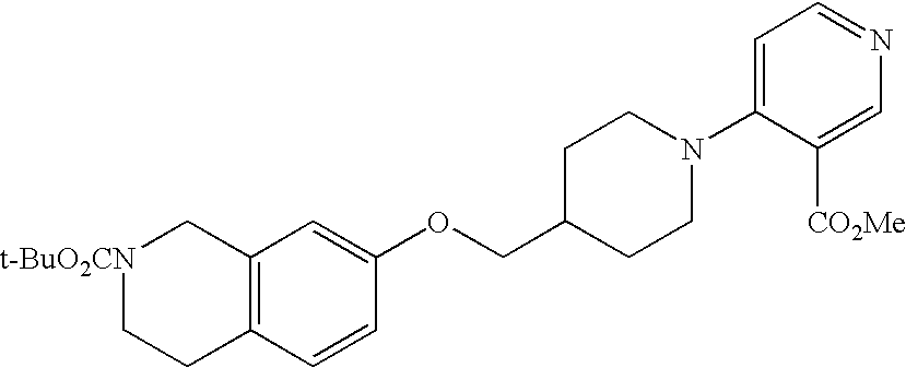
C12=C(C=CC(OCC3CCN(C4=CC=NC=C4[CO2Me])CC3)=C1)CC[t-BuO2CN]C2
